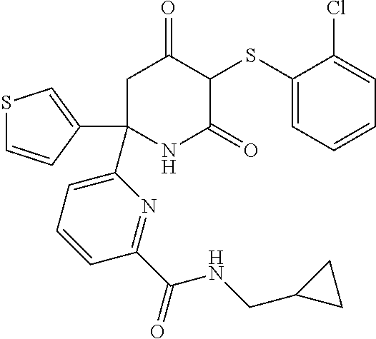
C1(SC2C(=O)CC(C3=CC=CC(C(NCC4CC4)=O)=N3)(C3=CSC=C3)NC2=O)=CC=CC=C1Cl
